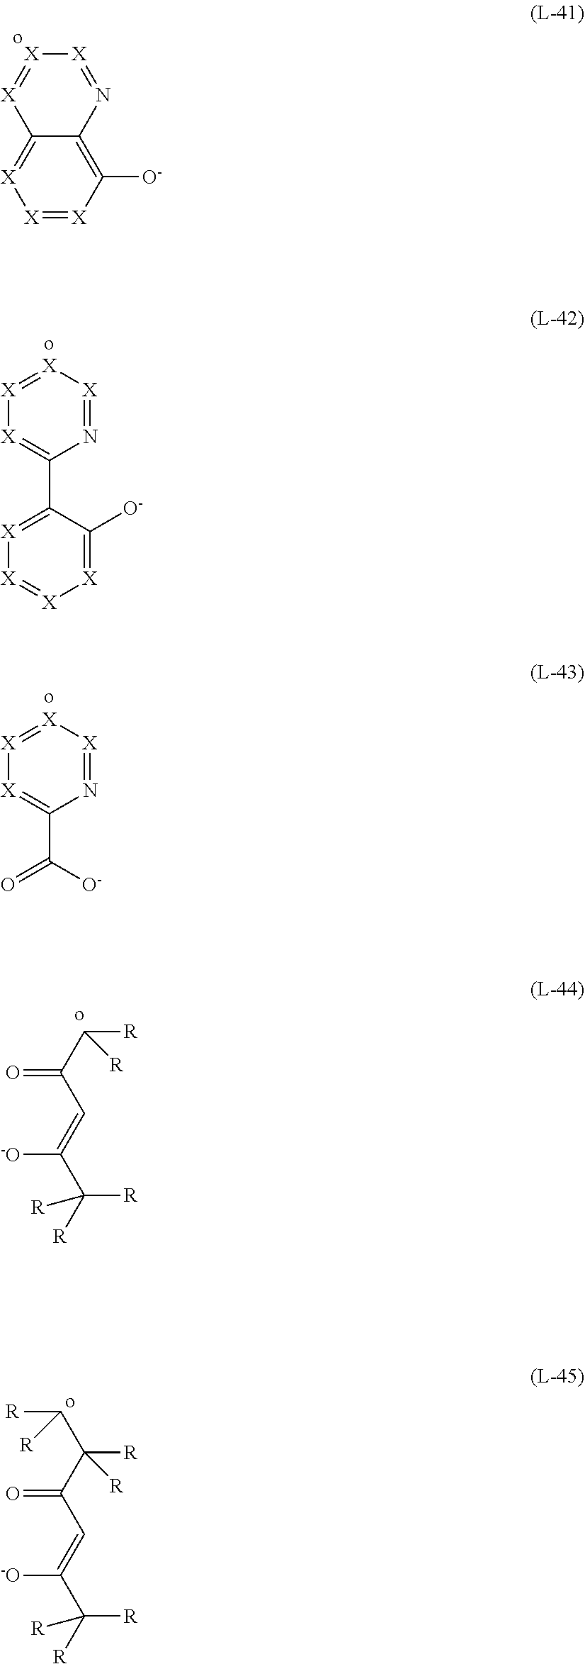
C12=[X][X]=[X]C([O-])=C1N=[X][X]=[X]2.[X]1=[X][X]=NC(C2=[X][X]=[X][X]=C2[O-])=[X]1.[X]1=[X][X]=NC(C([O-])=O)=[X]1.C([R])(C(C=C([-O])C([R])([R])[R])=O)[R].C([R])(C(C=C([-O])C([R])([R])[R])=O)([R])C([R])[R]
